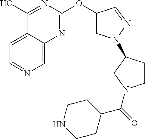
C1=C2C(=CN=C1)N=C(OC1=CN(C3CCN(C(=O)C4CCNCC4)C3)N=C1)N=C2O
